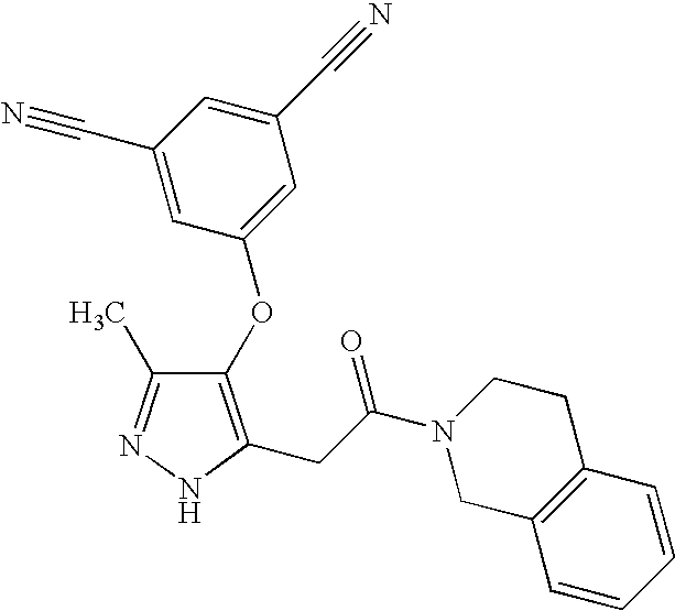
C1(C#N)=CC(C#N)=CC(OC2=C(CC(=O)N3CC4=C(CC3)C=CC=C4)NN=C2C)=C1
